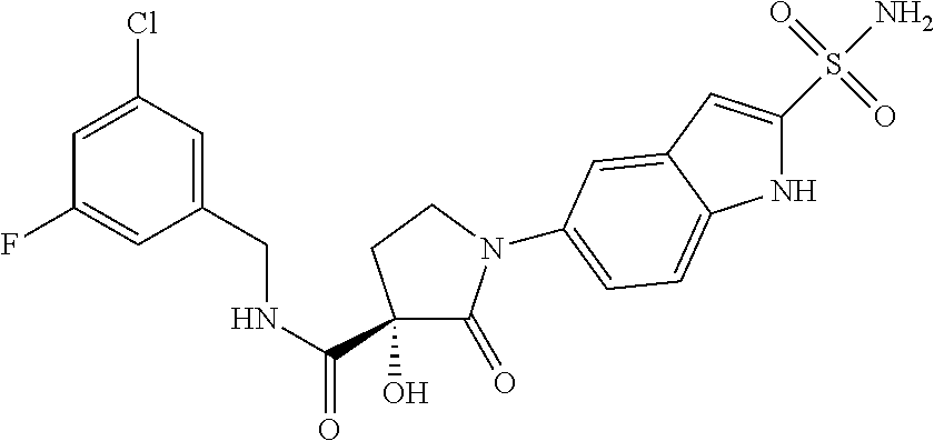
C1(O)(C(NCC2=CC(Cl)=CC(F)=C2)=O)C(=O)N(C2=CC=C3NC(S(N)(=O)=O)=CC3=C2)CC1
